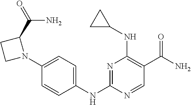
N1=C(NC2=CC=C(N3C(C(=O)N)CC3)C=C2)N=CC(C(N)=O)=C1NC1CC1
